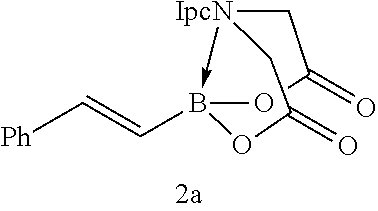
[IpcN]12->B(C=C[Ph])(OC(=O)C1)OC(=O)C2
